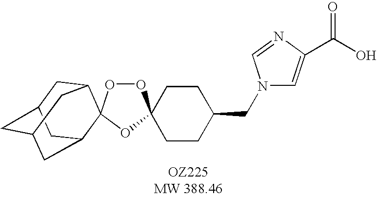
O1OC2(OC13CCC(CN1C=C(C(O)=O)N=C1)CC3)C1CC3CC(CC2C3)C1
